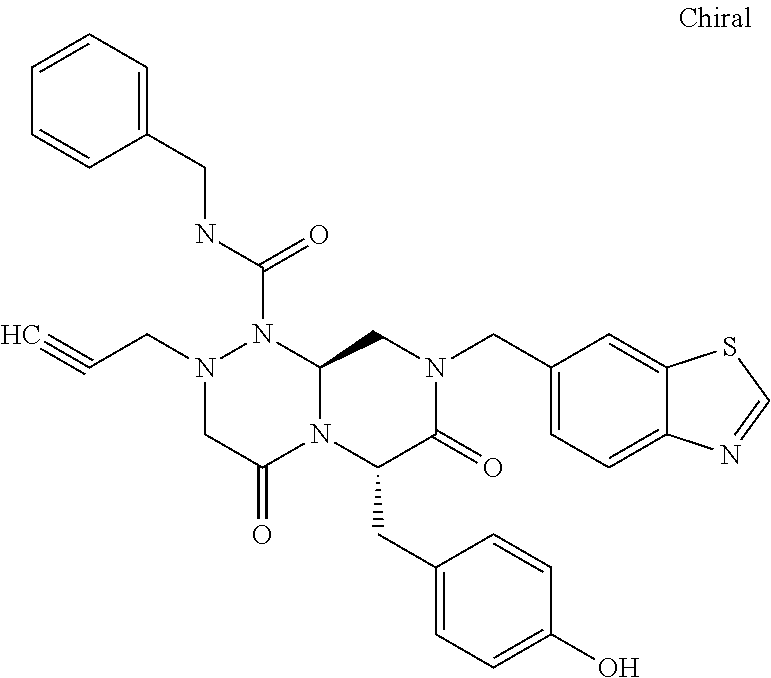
N1(CC#C)CC(=O)N2C(N1C(NCC1=CC=CC=C1)=O)CN(CC1=CC=C3C(=C1)SC=N3)C(=O)C2CC1=CC=C(O)C=C1
